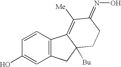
C1=CC(O)=CC2=C1C1=C([Me])C(=NO)CCC1([Bu])C2
